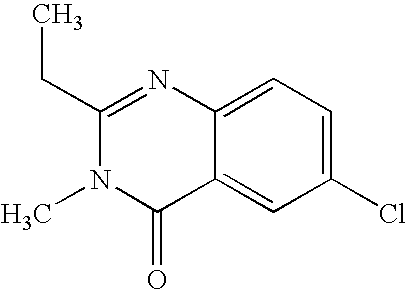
CCC1=NC2=CC=C(Cl)C=C2C(=O)N1C
